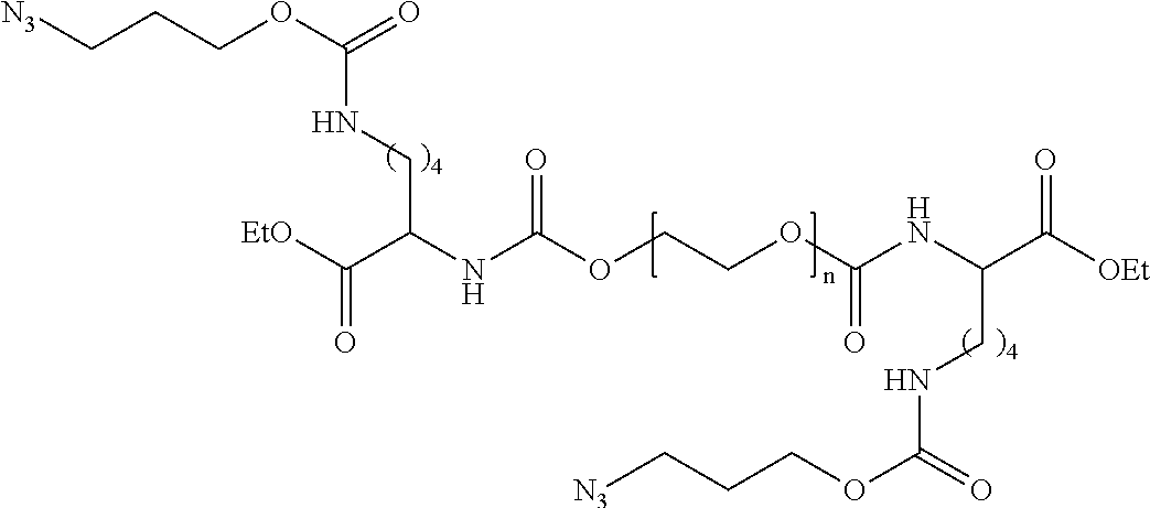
[N3]CCCOC(=O)NCC(NC(OCCOC(NC(C([OEt])=O)CNC(OCCC[N3])=O)=O)=O)C([EtO])=O
